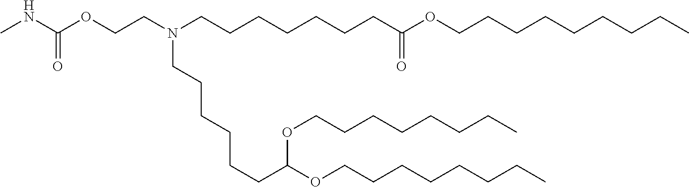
C(OCCN(CCCCCCCC(OCCCCCCCCC)=O)CCCCCCC(OCCCCCCCC)OCCCCCCCC)(NC)=O
